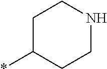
C1C(*)CCNC1
